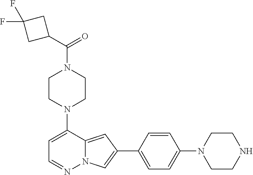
N1(C2=CC=NN3C2=CC(C2=CC=C(N4CCNCC4)C=C2)=C3)CCN(C(C2CC(F)(F)C2)=O)CC1
